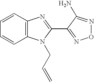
C1=CC2=C(C=C1)N(CC=C)C(C1=NON=C1N)=N2
